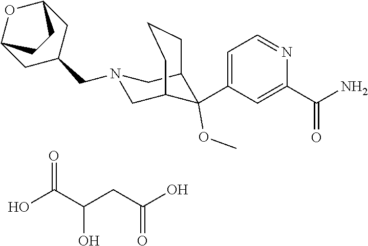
OC(C(CC(O)=O)O)=O.C1(C(N)=O)=CC(C2(OC)C3CN(CC4CC5OC(C4)CC5)CC2CCC3)=CC=N1
